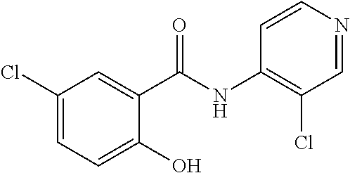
C1(O)=CC=C(Cl)C=C1C(NC1=C(Cl)C=NC=C1)=O
